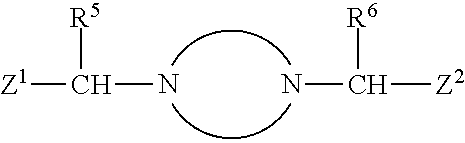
[Z1]C([R5])N.NC([Z2])[R6]
